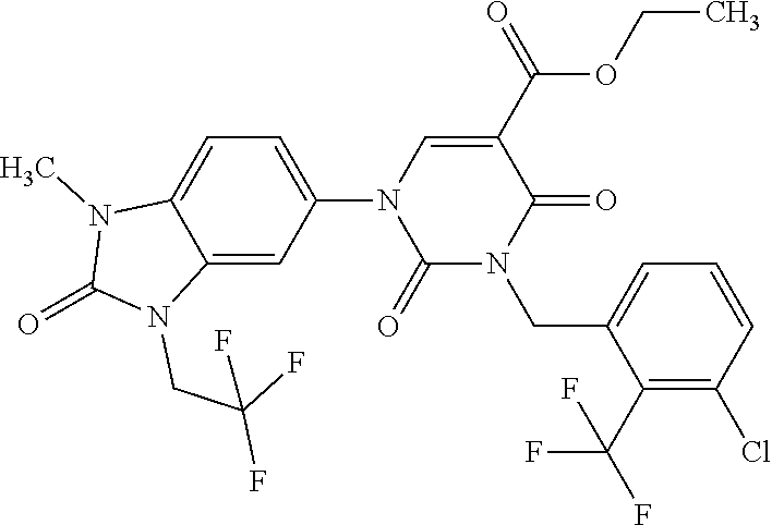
C1(N2C(=O)N(CC3=CC=CC(Cl)=C3C(F)(F)F)C(=O)C(C(OCC)=O)=C2)=CC=C2C(=C1)N(CC(F)(F)F)C(=O)N2C
